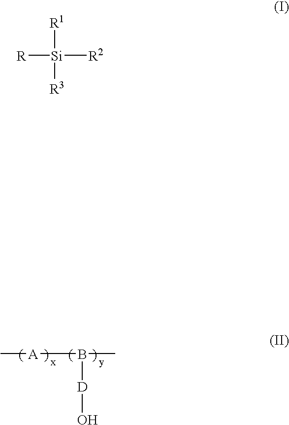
C[A]B(C)[D]O.[R][Si]([R1])([R3])[R2]
